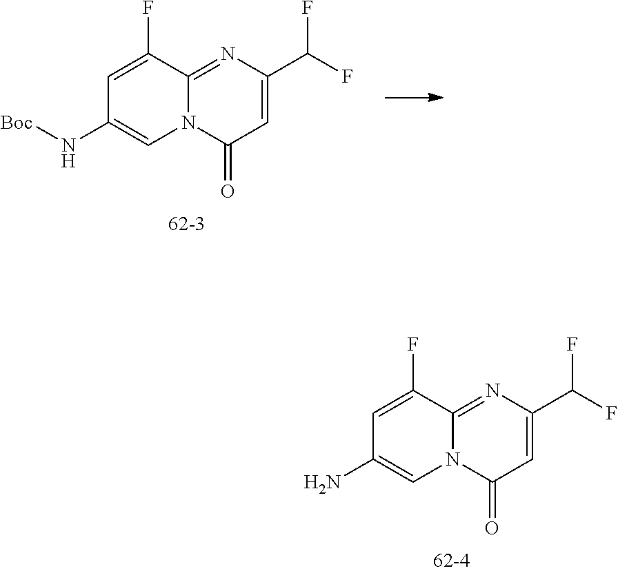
C1=C(F)C2=NC(C(F)F)=CC(=O)N2C=C1N.C1=C(F)C2=NC(C(F)F)=CC(=O)N2C=C1N[Boc]
